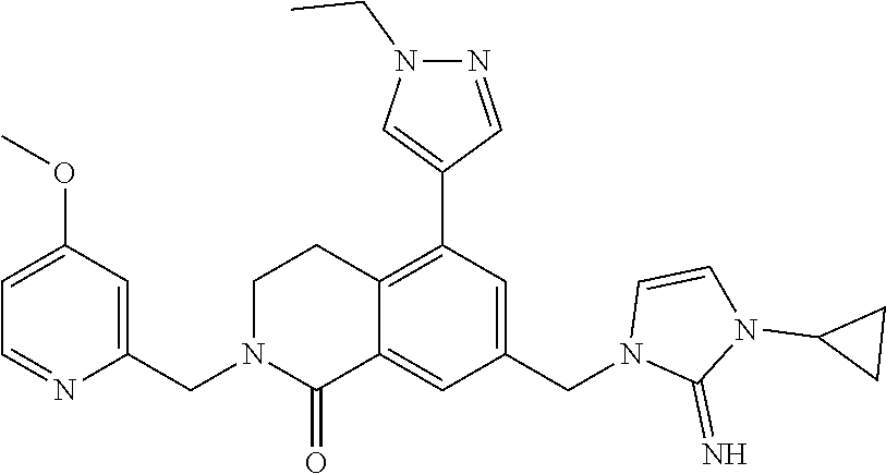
C1=CN(CC2=CC(C3=CN(CC)N=C3)=C3C(=C2)C(=O)N(CC2=CC(OC)=CC=N2)CC3)C(=N)N1C1CC1
